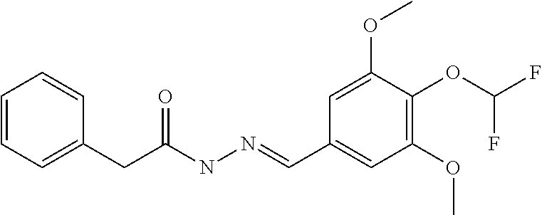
C1=CC=CC(CC(NN=CC2=CC(OC)=C(OC(F)F)C(OC)=C2)=O)=C1
